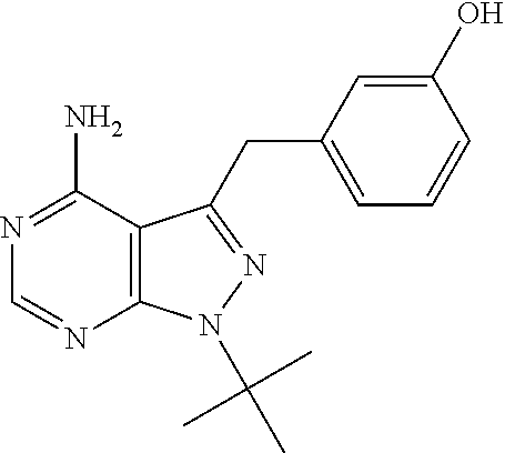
N1=C(N)C2=C(N=C1)N(C(C)(C)C)N=C2CC1=CC=CC(O)=C1
